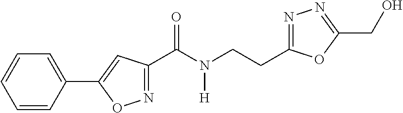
C1=CC(C2=CC(C(N(CCC3=NN=C(CO)O3)[H])=O)=NO2)=CC=C1
